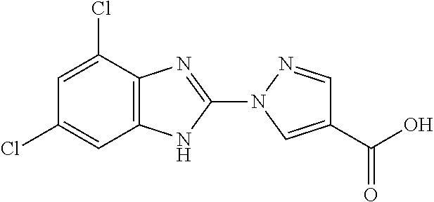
C1=C(Cl)C2=C(NC(N3C=C(C(=O)O)C=N3)=N2)C=C1Cl
